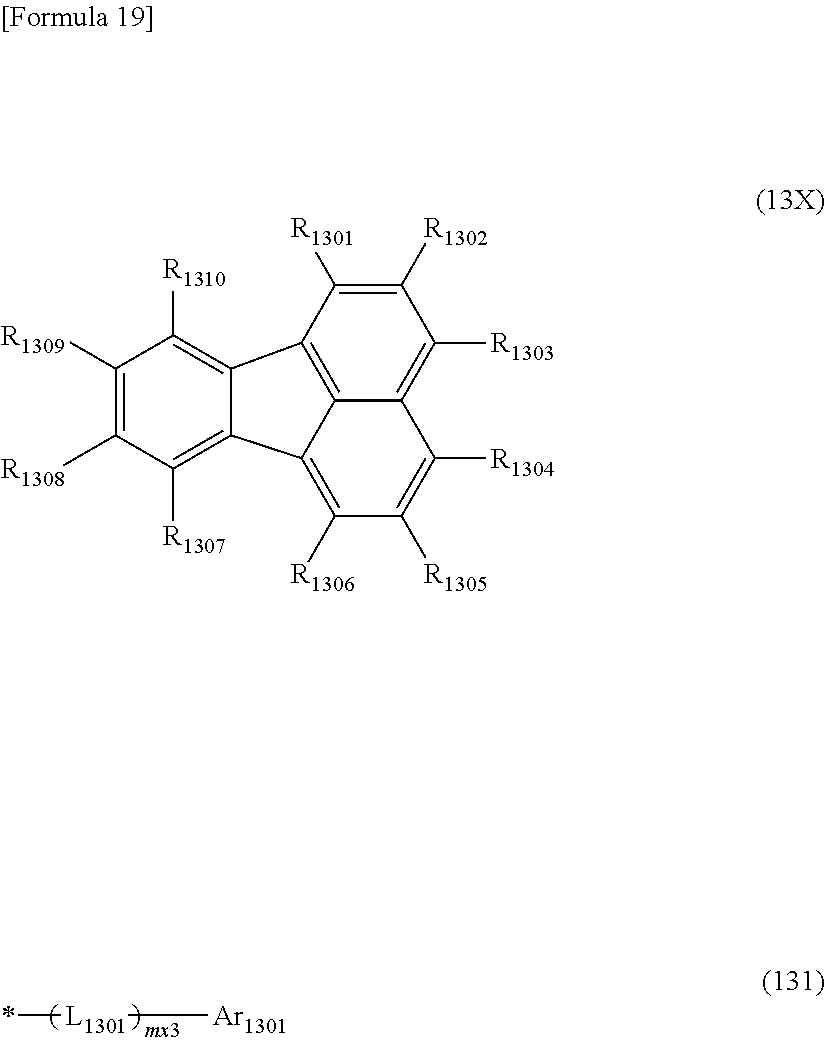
*[L1301]C[Ar1301].C1([R1309])=C([R1308])C([R1307])=C2C(=C1[R1310])C1=C3C(=C([R1303])C([R1302])=C1[R1301])C([R1304])=C([R1305])C([R1306])=C23
